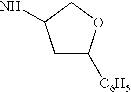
C1C([C6H5])OCC1N
